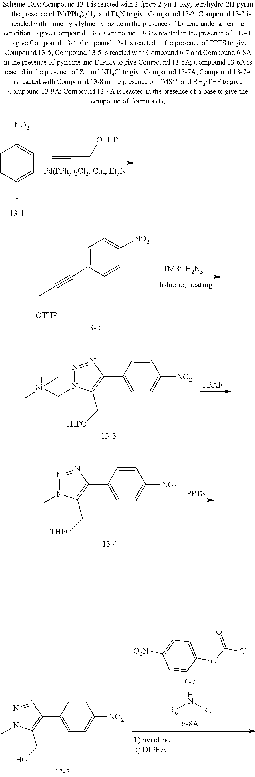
C(C#C)[OTHP].C1=CC(I)=CC=C1[NO2].[TMSCH2N3].C1=CC(C#CC[OTHP])=CC=C1[NO2].[TBAF].[NO2]C1=CC=C(C2=C(C[THPO])N(C[Si](C)(C)C)N=N2)C=C1.[PPTS].[NO2]C1=CC=C(C2=C(C[THPO])N(C)N=N2)C=C1.O=C(Cl)OC1=CC=C([O2N])C=C1.[R6]N[R7].[NO2]C1=CC=C(C2=C(CO)N(C)N=N2)C=C1
